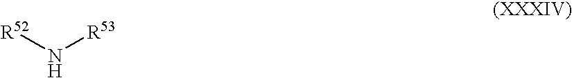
[R53]N[R52]
